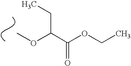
COC(C(OCC)=O)CC
